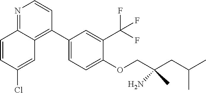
C1=CC(Cl)=CC2=C(C3=CC=C(OCC(CC(C)C)(C)N)C(C(F)(F)F)=C3)C=CN=C12
